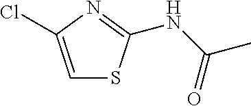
C1=C(Cl)N=C(NC(C)=O)S1
